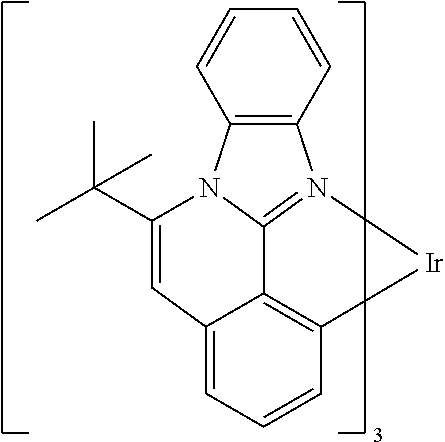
C12=N3[Ir]C4=C1C(=CC=C4)C=C(C(C)(C)C)N2C1=C3C=CC=C1
